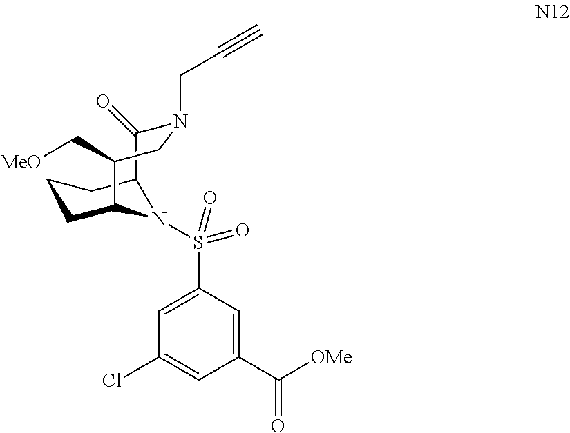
C1=C(S(=O)(=O)N2C3CCCC2C(=O)N(CC#C)CC3C[MeO])C=C(C([OMe])=O)C=C1Cl
